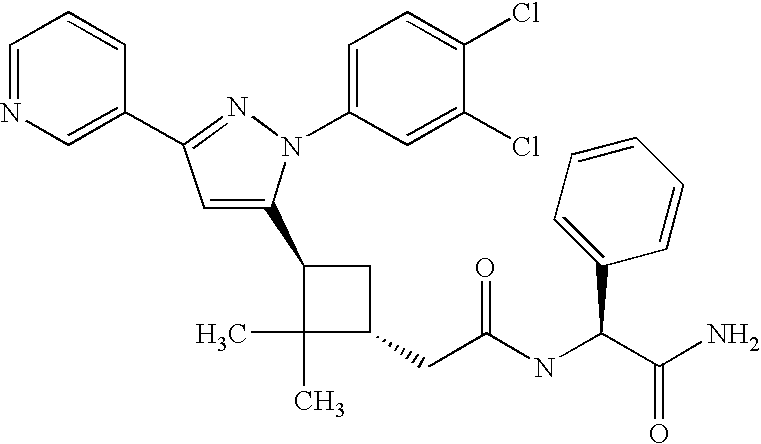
C1(CC(=O)NC(C(N)=O)C2=CC=CC=C2)CC(C2=CC(C3=CN=CC=C3)=NN2C2=CC=C(Cl)C(Cl)=C2)C1(C)C
